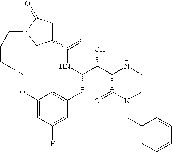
C12=CC(F)=CC(=C1)CC(C(C1C(=O)N(CC3=CC=CC=C3)CCN1)O)NC(=O)C1CC(=O)N(C1)CCCCO2
